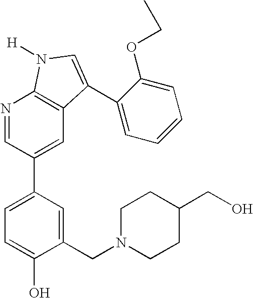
C1(CN2CCC(CO)CC2)=CC(C2=CC3=C(N=C2)N([H])C=C3C2=CC=CC=C2OCC)=CC=C1O
